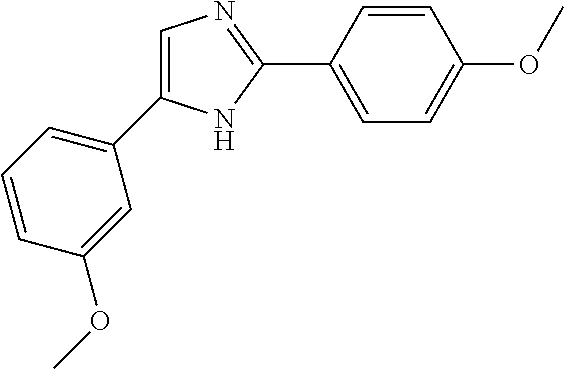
C1=CC(C2=NC=C(C3=CC=CC(OC)=C3)N2)=CC=C1OC
